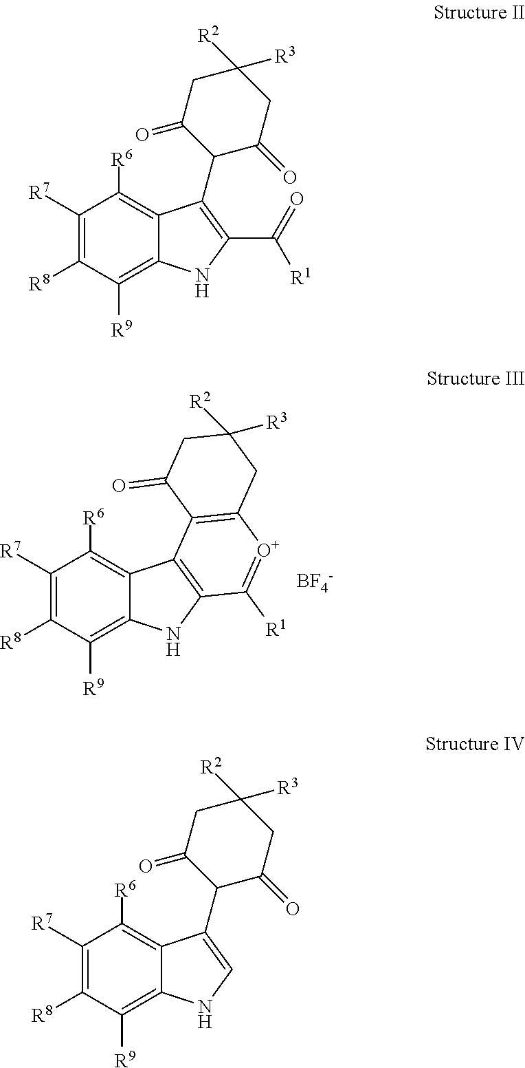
C1([R7])=C([R8])C([R9])=C2C(=C1[R6])C1=C(N2)C([R1])=[O+]C2=C1C(=O)CC([R2])([R3])C2.[BF4-].C1([R7])=C([R8])C([R9])=C2C(=C1[R6])C(C1C(=O)CC([R2])([R3])CC1=O)=C(C(=O)[R1])N2.C1([R7])=C([R8])C([R9])=C2C(=C1[R6])C(C1C(=O)CC([R2])([R3])CC1=O)=CN2
